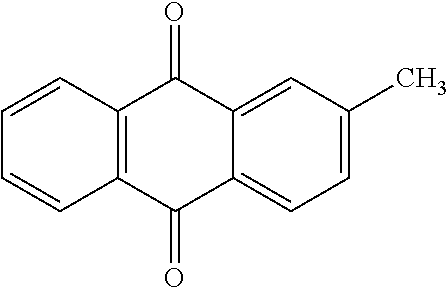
C1=C(C)C=C2C(=C1)C(=O)C1=C(C2=O)C=CC=C1
